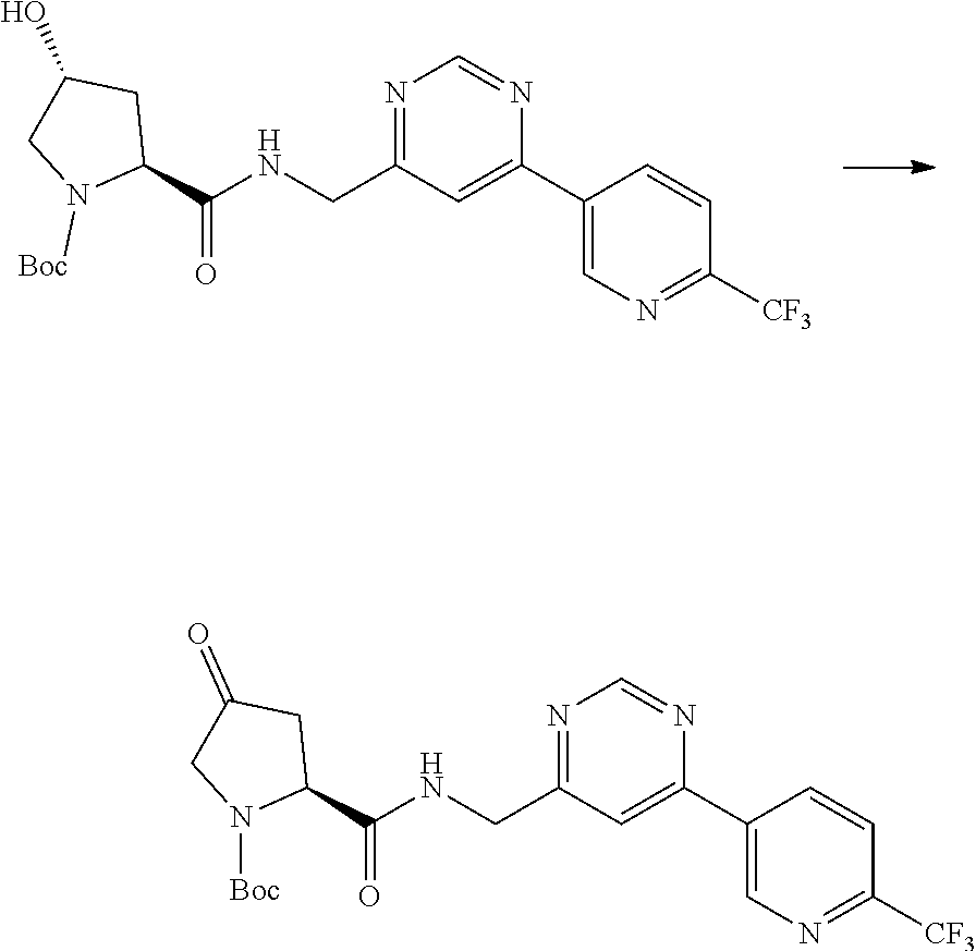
N1=C(CNC(=O)C2CC(O)CN2[Boc])C=C(C2=CN=C([CF3])C=C2)N=C1.N1=C(CNC(=O)C2CC(=O)CN2[Boc])C=C(C2=CN=C([CF3])C=C2)N=C1
